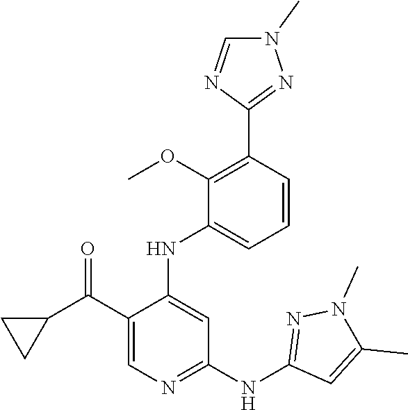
C1(C(C2CC2)=O)=CN=C(NC2=NN(C)C(C)=C2)C=C1NC1=CC=CC(C2=NN(C)C=N2)=C1OC
